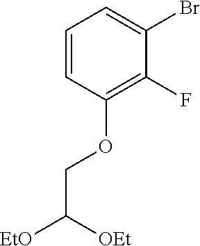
C1=CC(OCC([EtO])[OEt])=C(F)C(Br)=C1
